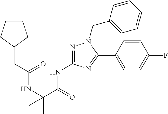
N1=C(NC(C(NC(=O)CC2CCCC2)(C)C)=O)N=C(C2=CC=C(F)C=C2)N1CC1=CC=CC=C1
